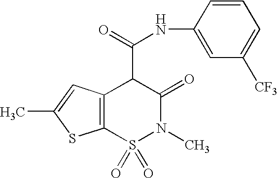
C12=C(S(=O)(=O)N(C)C(=O)C1C(=O)NC1=CC([CF3])=CC=C1)SC(C)=C2
